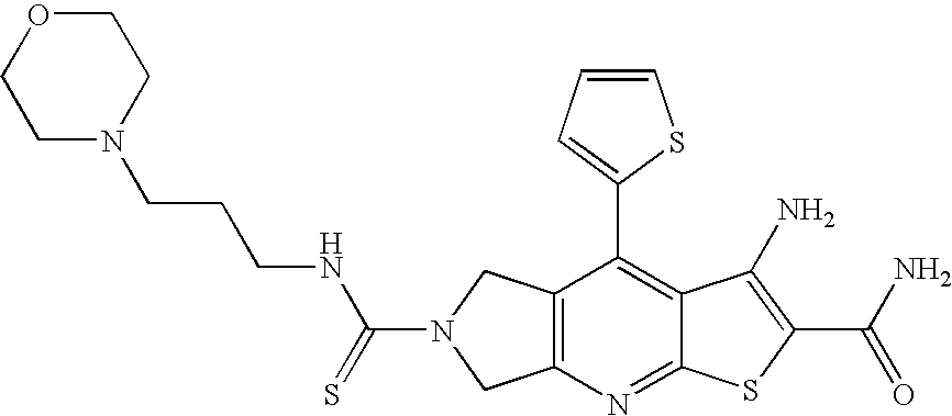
C12=C(N=C3C(=C1C1=CC=CS1)C(N)=C(C(N)=O)S3)CN(C(=S)NCCCN1CCOCC1)C2
